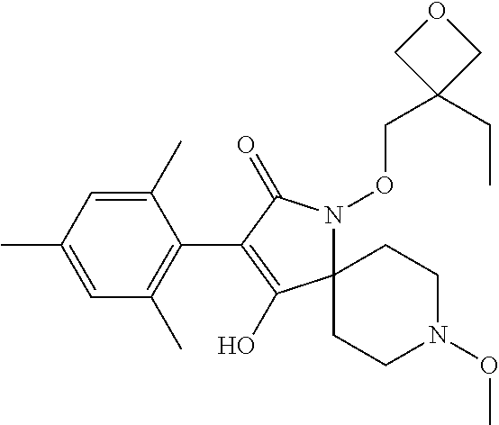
C12(N(OCC3(CC)COC3)C(=O)C(C3=C(C)C=C(C)C=C3C)=C1O)CCN(OC)CC2
